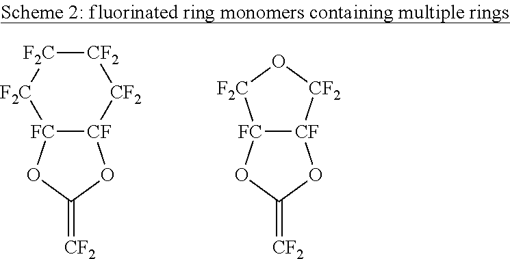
[FC]12[CF]([CF2][CF2][F2C][F2C]1)OC(=[CF2])O2.[CF]12[FC](OC(=[CF2])O1)[F2C]O[CF2]2
